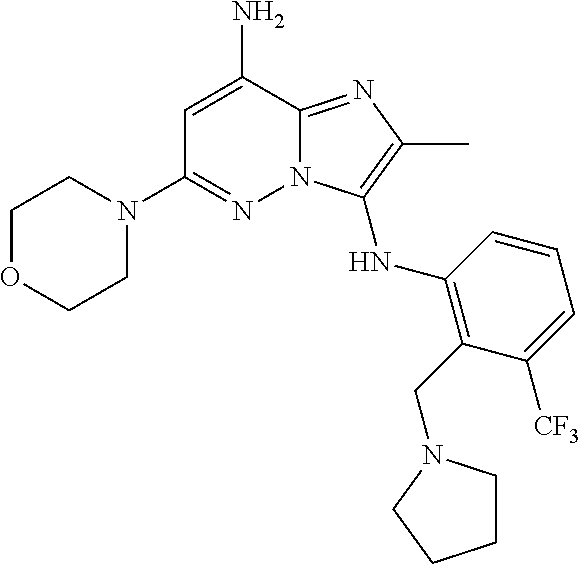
NC1=CC(N2CCOCC2)=NN2C1=NC(C)=C2NC1=C(CN2CCCC2)C([CF3])=CC=C1
